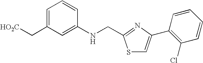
C1=C(C[HO2C])C=C(NCC2=NC(C3=C(Cl)C=CC=C3)=CS2)C=C1
